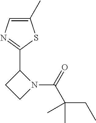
N1(C(C(CC)(C)C)=O)C(C2=NC=C(C)S2)CC1
